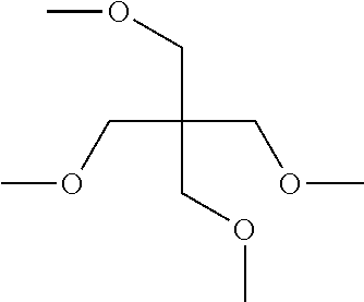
C(C(COC)(COC)COC)OC
